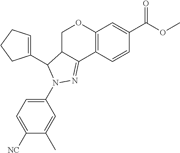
C12=C(C=CC(C(OC)=O)=C1)C1=NN(C3=CC=C([NC])C(C)=C3)C(C3=CCCC3)C1CO2
